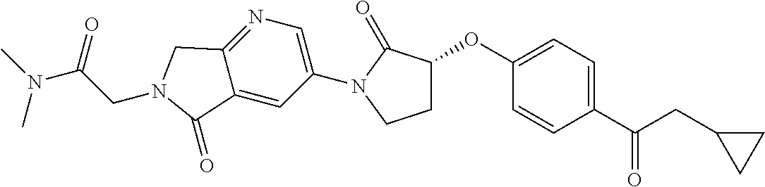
C1(OC2CCN(C3=CN=C4C(=C3)C(=O)N(CC(N(C)C)=O)C4)C2=O)=CC=C(C(CC2CC2)=O)C=C1
